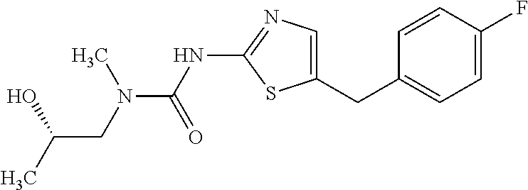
C1=C(CC2=CC=C(F)C=C2)SC(NC(N(CC(C)O)C)=O)=N1
